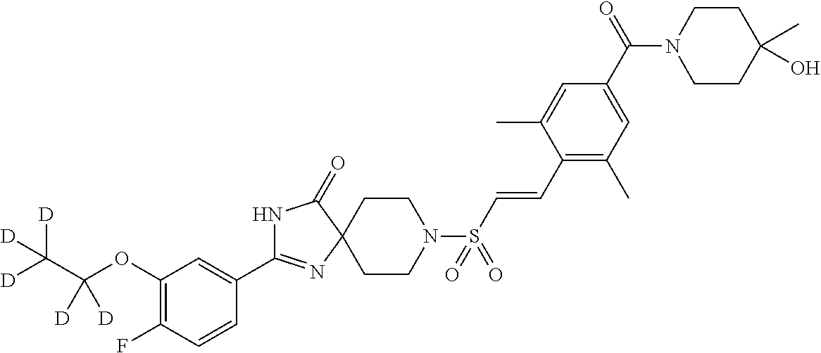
N1C(C2=CC(OC(C([D])([D])[D])([D])[D])=C(F)C=C2)=NC2(C1=O)CCN(S(C=CC1=C(C)C=C(C(N3CCC(C)(O)CC3)=O)C=C1C)(=O)=O)CC2
